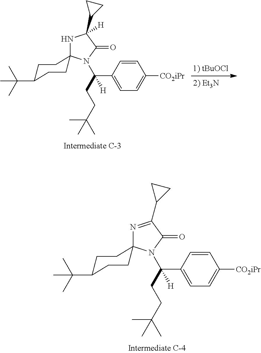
C1=CC(C(CCC(C)(C)C)([H])N2C(=O)C(C3CC3)([H])NC23CCC(C(C)(C)C)CC3)=CC=C1[CO2iPr].C1=CC(C(CCC(C)(C)C)([H])N2C(=O)C(C3CC3)=NC23CCC(C(C)(C)C)CC3)=CC=C1[CO2iPr]
